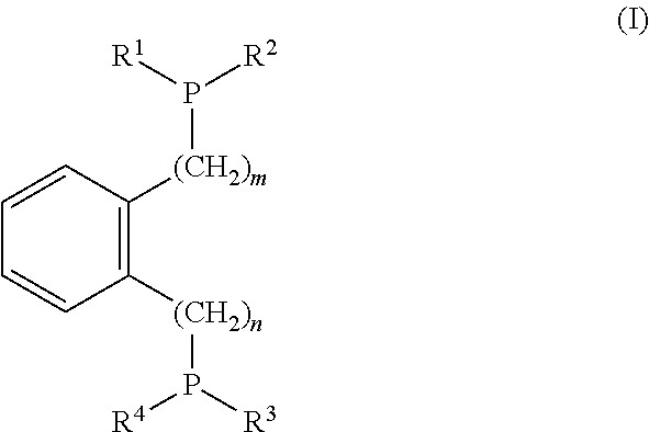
C1([(CH2)n]P([R3])[R4])=C([(CH2)m]P([R2])[R1])C=CC=C1
